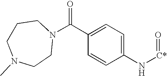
C1CN(C)CCN(C(C2=CC=C(N[C*]=O)C=C2)=O)C1
